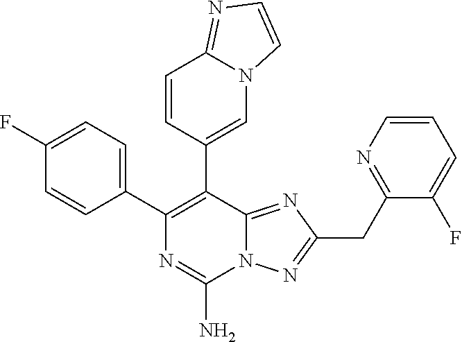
C1(C2=C(C3=CN4C(=NC=C4)C=C3)C3=NC(CC4=NC=CC=C4F)=NN3C(N)=N2)=CC=C(F)C=C1
